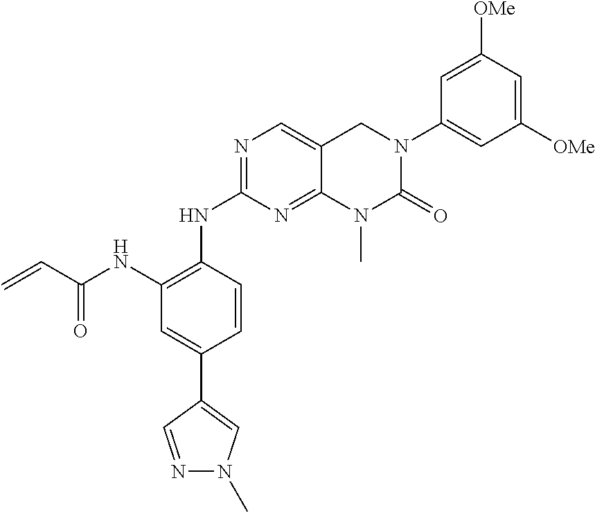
C1(NC(=O)C=C)=C(NC2=NC=C3C(=N2)N(C)C(=O)N(C2=CC([OMe])=CC([OMe])=C2)C3)C=CC(C2=CN(C)N=C2)=C1
